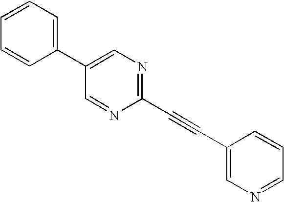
C1(C2=CC=CC=C2)=CN=C(C#CC2=CN=CC=C2)N=C1
